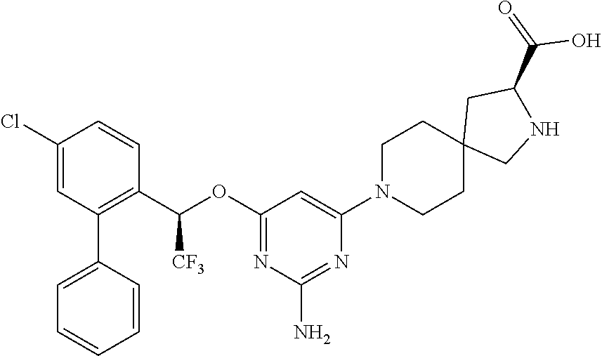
C1(Cl)=CC(C2=CC=CC=C2)=C(C(OC2=NC(N)=NC(N3CCC4(CC3)CNC(C(=O)O)C4)=C2)[CF3])C=C1
